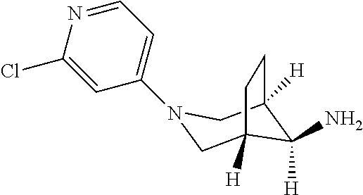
N1(C2=CC=NC(Cl)=C2)CC2([H])C([H])(N)C([H])(C1)CC2
